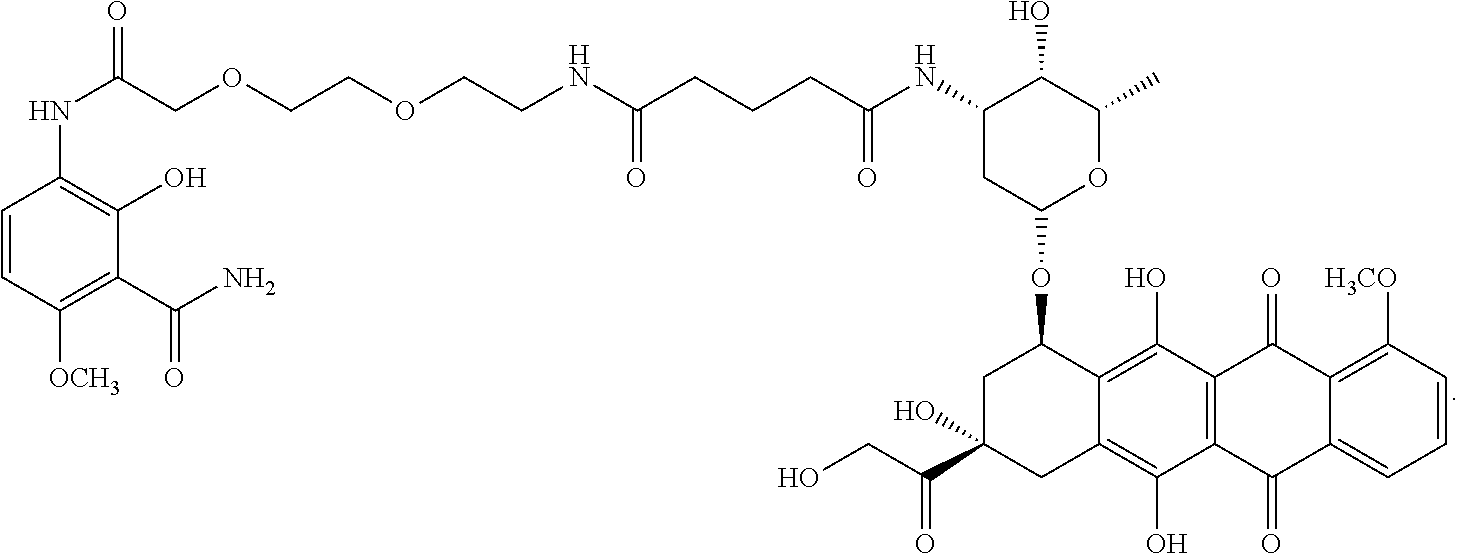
C1=CC([OCH3])=C(C(N)=O)C(O)=C1NC(=O)COCCOCCNC(CCCC(NC1C(O)C(C)OC(OC2CC(C(CO)=O)(O)CC3=C(O)C4=C(C(O)=C23)C(=O)C2=C([H3CO])C=CC=C2C4=O)C1)=O)=O
